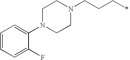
C1N(C2=CC=CC=C2F)CCN(CCCC)C1
